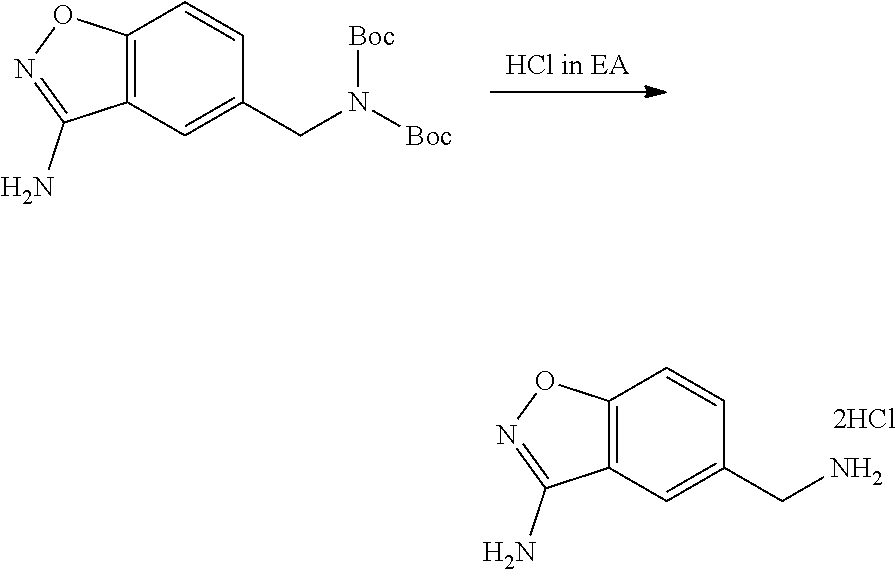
C12=C(C=C(CN([Boc])[Boc])C=C1)C(N)=NO2.C12=C(C=C(CN)C=C1)C(N)=NO2.[2HCl]
